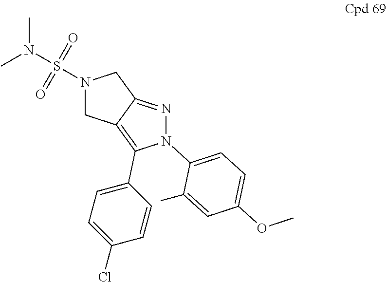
N1(S(N(C)C)(=O)=O)CC2=C(C3=CC=C(Cl)C=C3)N(C3=CC=C(OC)C=C3C)N=C2C1
